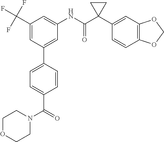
C1=C(C2=CC=C(C(N3CCOCC3)=O)C=C2)C=C(C(F)(F)F)C=C1NC(C1(C2=CC3=C(C=C2)OCO3)CC1)=O
